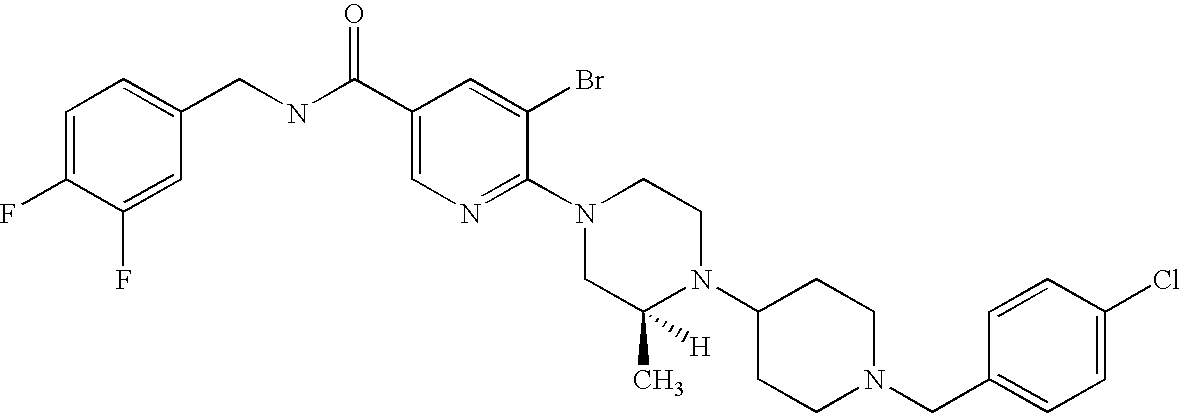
C1(Cl)=CC=C(CN2CCC(N3C(C)([H])CN(C4=NC=C(C(NCC5=CC=C(F)C(F)=C5)=O)C=C4Br)CC3)CC2)C=C1
